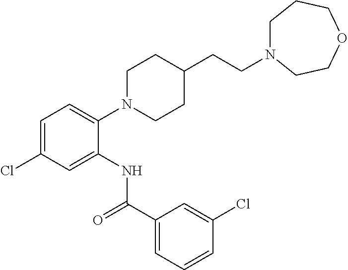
C1=C(Cl)C=C(NC(C2=CC=CC(Cl)=C2)=O)C(N2CCC(CCN3CCCOCC3)CC2)=C1
